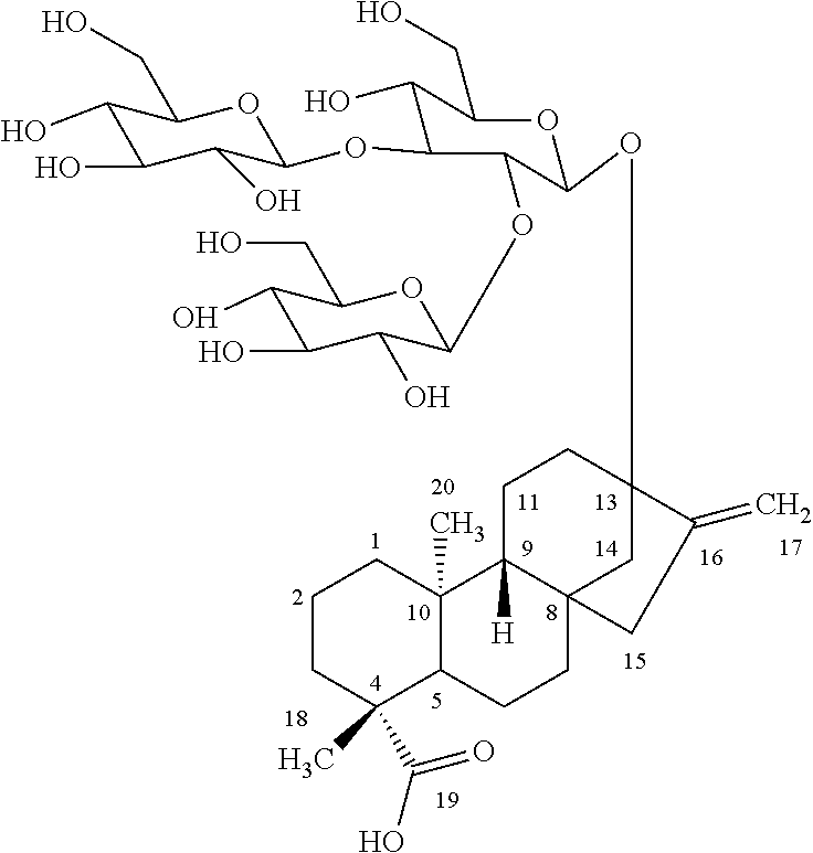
C1CC(C(=O)O)(C)C2C(C)(C1)C1([H])C3(CC2)CC(OC2OC(CO)C(O)C(OC4OC(CO)C(O)C(O)C4O)C2OC2C(O)C(O)C(O)C(CO)O2)(CC1)C(=C)C3
